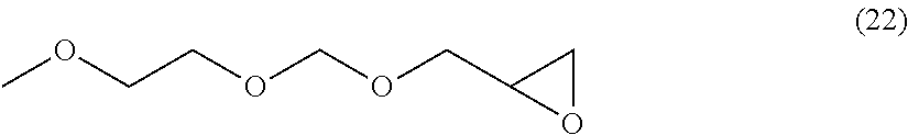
COCCOCOCC1CO1
